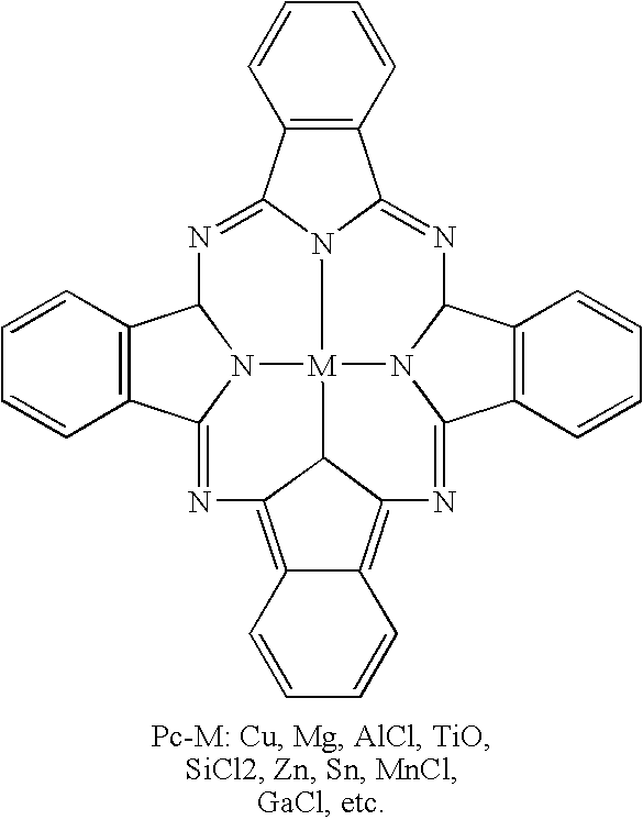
C12=C(C3=NC4C5=C(C6=NC7=C8C(=C9N=C%10C%11=C(C%12N=C1N3[M](N64)(N%12%10)C97)C=CC=C%11)C=CC=C8)C=CC=C5)C=CC=C2
